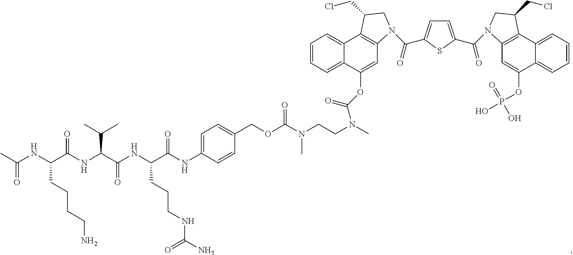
C(NC(C(NC(C(NC(C(NC1=CC=C(COC(N(CCN(C)C(OC2=CC3=C(C4=CC=CC=C24)C(CCl)CN3C(=O)C2=CC=C(C(=O)N3C4=C(C5=CC=CC=C5C(OP(O)(=O)O)=C4)C(CCl)C3)S2)=O)C)=O)C=C1)=O)CCCNC(N)=O)=O)C(C)C)=O)CCCCN)(=O)C
